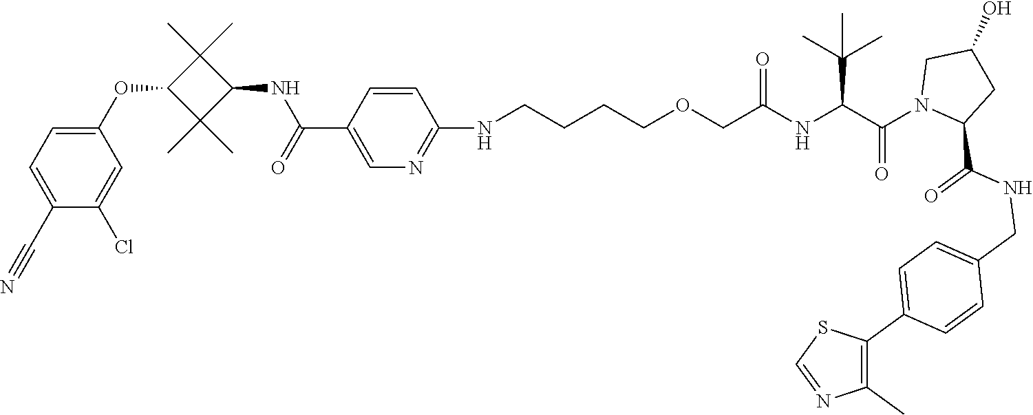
C(C1=CN=C(NCCCCOCC(NC(C(N2CC(O)CC2C(NCC2=CC=C(C3=C(C)N=CS3)C=C2)=O)=O)C(C)(C)C)=O)C=C1)(=O)NC1C(C)(C)C(OC2=CC=C(C#N)C(Cl)=C2)C1(C)C
